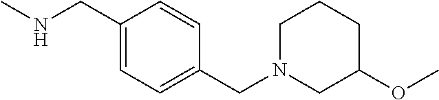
C1(CNC)=CC=C(CN2CCCC(OC)C2)C=C1
